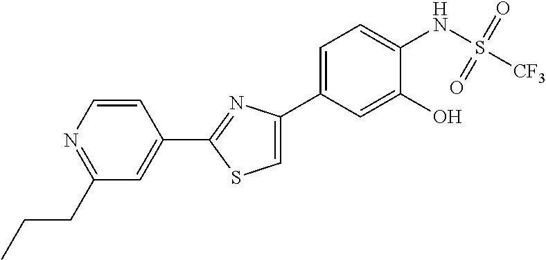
C1(CCC)=NC=CC(C2=NC(C3=CC=C(NS([CF3])(=O)=O)C(O)=C3)=CS2)=C1
